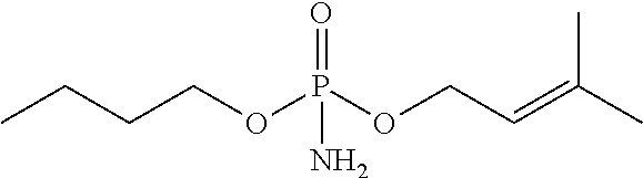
CCCCOP(OCC=C(C)C)(=O)N
